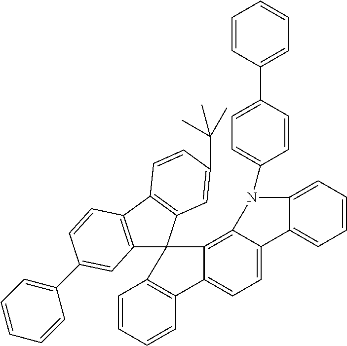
C1=CC=CC2=C1C1(C3=C4C(=CC=C23)C2=CC=CC=C2N4C2=CC=C(C3=CC=CC=C3)C=C2)C2=C(C3=C1C=C(C(C)(C)C)C=C3)C=CC(C1=CC=CC=C1)=C2
